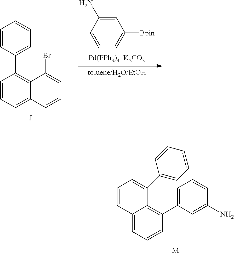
C1=C(C2=C3C(=CC=C2)C=CC=C3C2=CC=CC=C2)C=C(N)C=C1.[M].C1=CC=C2C(=C1C1=CC=CC=C1)C(Br)=CC=C2.C1=C(N)C=CC=C1[Bpin]
